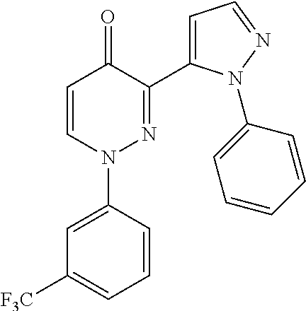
C1=C(N2N=C(C3=CC=NN3C3=CC=CC=C3)C(=O)C=C2)C=CC=C1[F3C]
